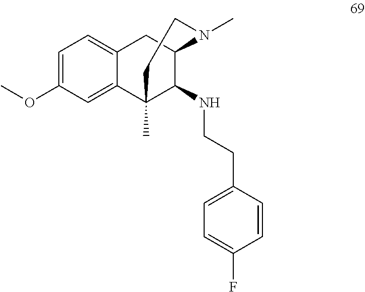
C1=C(OC)C=C2C(=C1)CC1C(NCCC3=CC=C(F)C=C3)C2(C)CCN1C
